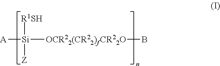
[A][Si]([R1SH])([Z])[OCR22(CR22)fCR22O]B
